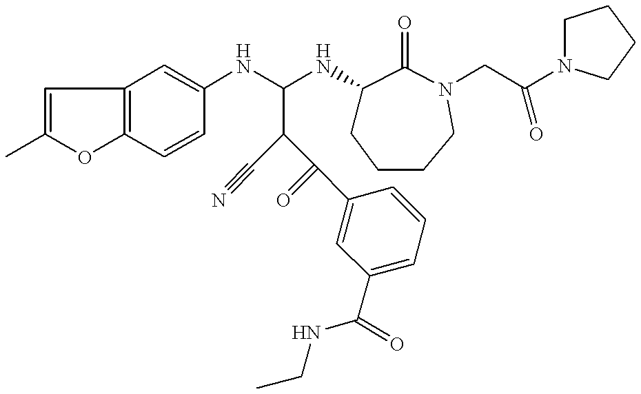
C1=C(C)OC2=C1C=C(NC(NC1CCCCN(CC(N3CCCC3)=O)C1=O)C(C(=O)C1=CC(C(NCC)=O)=CC=C1)C#N)C=C2
